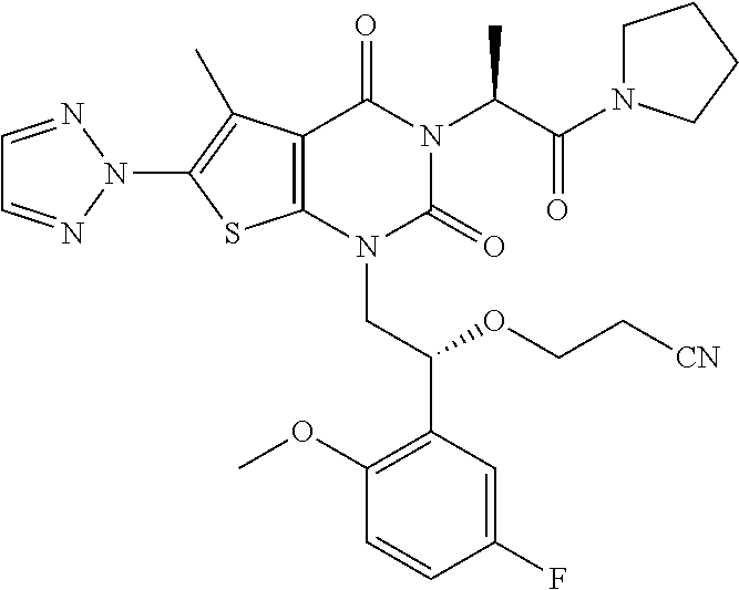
C12=C(N(CC(C3=C(OC)C=CC(F)=C3)OCC[CN])C(=O)N(C(C(N3CCCC3)=O)C)C1=O)SC(N1N=CC=N1)=C2C
